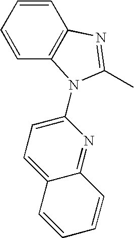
C1=CC=CC2=C1N=C(C)N2C1=CC=C2C(=N1)C=CC=C2
